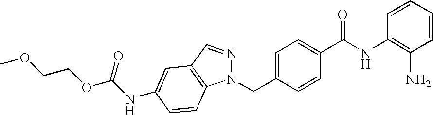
C1(NC(C2=CC=C(CN3N=CC4=C3C=CC(NC(OCCOC)=O)=C4)C=C2)=O)=C(N)C=CC=C1
